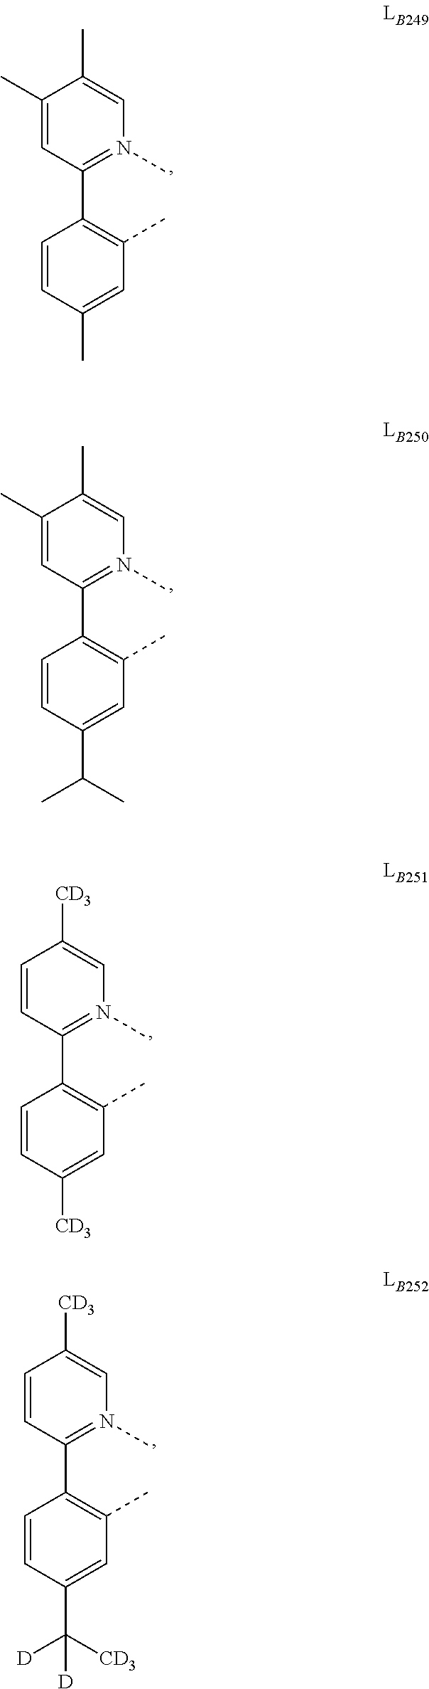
C1(C2=C(C)C=C(C)C=C2)=N(C)C=C(C)C(C)=C1.C1(C2=C(C)C=C(C(C)C)C=C2)=N(C)C=C(C)C(C)=C1.C1(C2=C(C)C=C([CD3])C=C2)=N(C)C=C([CD3])C=C1.C1(C2=C(C)C=C(C([CD3])([D])[D])C=C2)=N(C)C=C([CD3])C=C1
